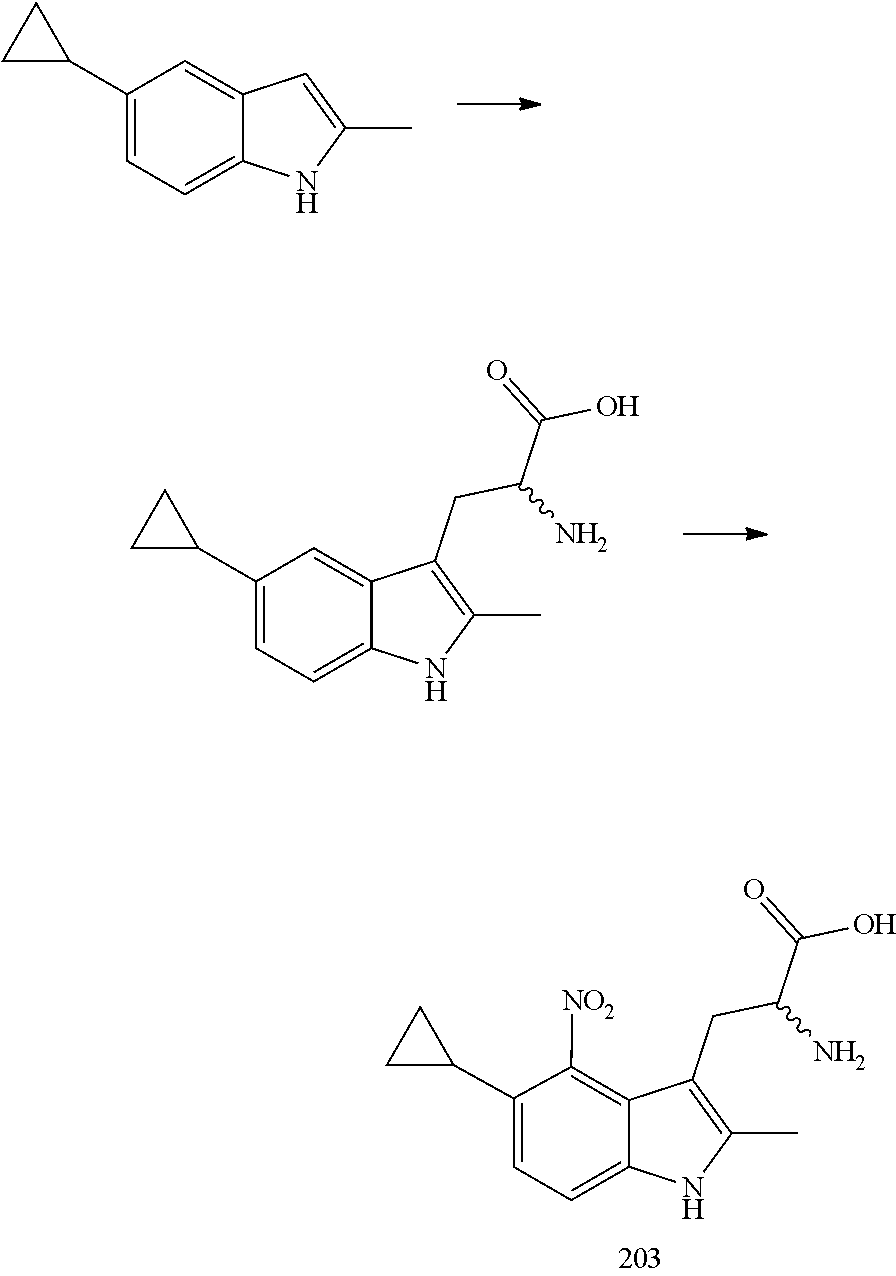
C1=C(C2CC2)C=C2C(=C1)NC(C)=C2.C12=CC=C(C3CC3)C=C1C(CC(N)C(=O)O)=C(C)N2.C12=CC=C(C3CC3)C([NO2])=C1C(CC(N)C(=O)O)=C(C)N2
